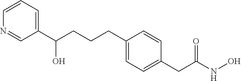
C1(C(CCCC2=CC=C(CC(NO)=O)C=C2)O)=CC=CN=C1
